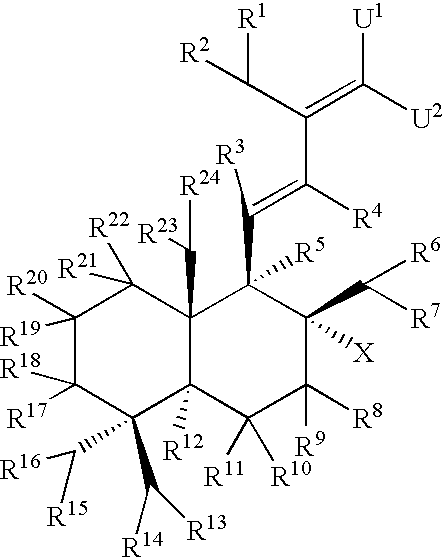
C1([R20])([R19])C([R17])([R18])C(C([R14])[R13])(C([R16])[R15])C2([R12])C(C([R24])[R23])(C1([R22])[R21])C(C(=C([R4])C(C([R1])[R2])=C([U2])[U1])[R3])([R5])C(C([R6])[R7])([X])C([R8])([R9])C2([R11])[R10]
